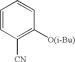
C1=CC([CN])=C([O(i-Bu)])C=C1
